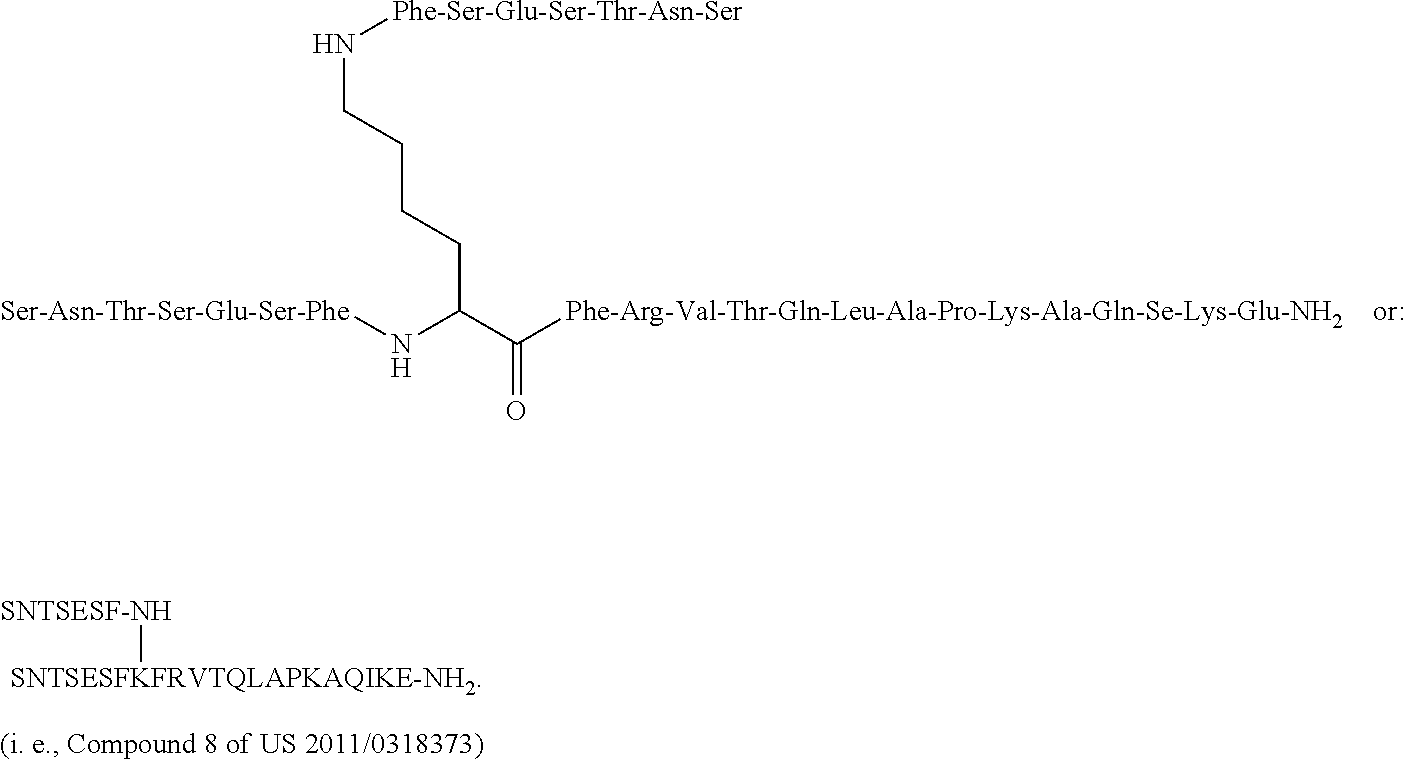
[Ser-Asn-Thr-Ser-Glu-Ser-Phe]NC(C([Phe-Arg-Val-Thr-Gln-Leu-Ala-Pro-Lys-Ala-Gln-Se-Lys-Glu-NH2])=O)CCCCN[Phe-Ser-Glu-Ser-Thr-Asn-Ser].[SNTSESFKFRVTQLAPKAQIKE-NH2][SNTSESF-NH]
